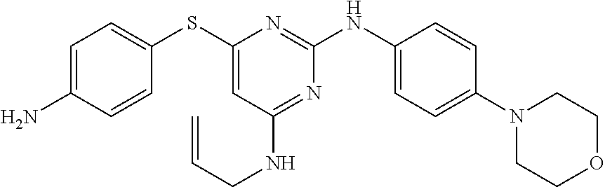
C1=C(N)C=CC(SC2=CC(NCC=C)=NC(NC3=CC=C(N4CCOCC4)C=C3)=N2)=C1
